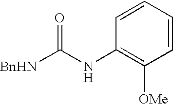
C1(NC([BnHN])=O)=C([OMe])C=CC=C1
